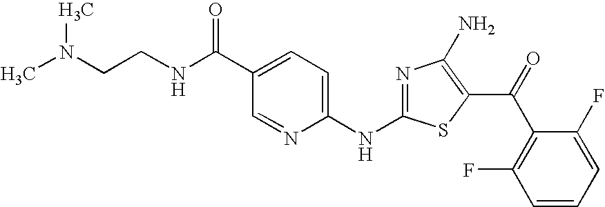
CN(CCNC(C1=CC=C(NC2=NC(N)=C(C(C3=C(F)C=CC=C3F)=O)S2)N=C1)=O)C
